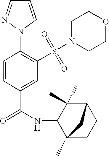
C1=CC(C(=O)NC2C3(C)CCC(C2(C)C)C3)=CC(S(N2CCOCC2)(=O)=O)=C1N1N=CC=C1
